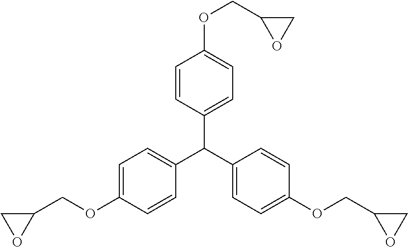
C1=CC(C(C2=CC=C(OCC3OC3)C=C2)C2=CC=C(OCC3CO3)C=C2)=CC=C1OCC1CO1
